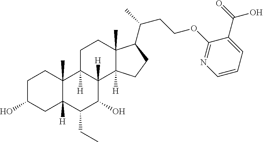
OC1CCC2(C)C([H])(C1)C(CC)C(O)C1([H])C2([H])CCC2(C)C1([H])CCC2C(C)CCOC1=NC=CC=C1C(=O)O
